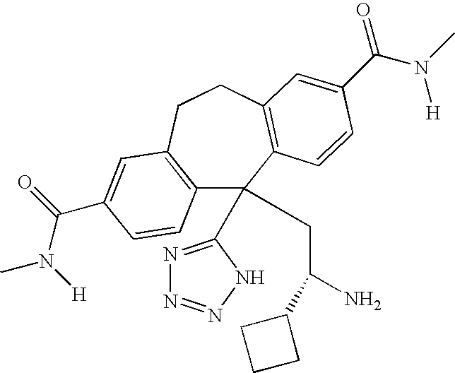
C12=C(CCC3=C(C1(C1=NN=NN1)CC(N)C1CCC1)C=CC(C(N(C)[H])=O)=C3)C=C(C(=O)N([H])C)C=C2
